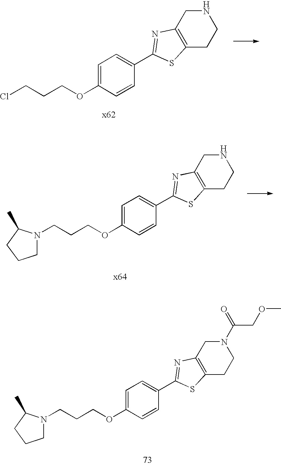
C1=C(OCCCCl)C=CC(C2=NC3=C(CCNC3)S2)=C1.C1=C(OCCCN2CCCC2C)C=CC(C2=NC3=C(CCNC3)S2)=C1.C1=C(OCCCN2CCCC2C)C=CC(C2=NC3=C(CCN(C(=O)COC)C3)S2)=C1
